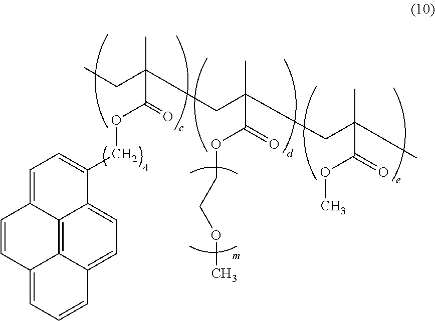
O(CCOC(=O)C(C)(CC(C)(C(OCC1=CC=C2C3=C4C(=CC=CC4=CC=C13)C=C2)=O)CC)CC(C(OC)=O)(C)C)C
